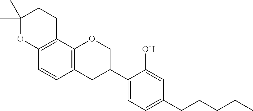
C1(C)(C)OC2=C(CC1)C1=C(C=C2)CC(C2=CC=C(CCCCC)C=C2O)CO1
